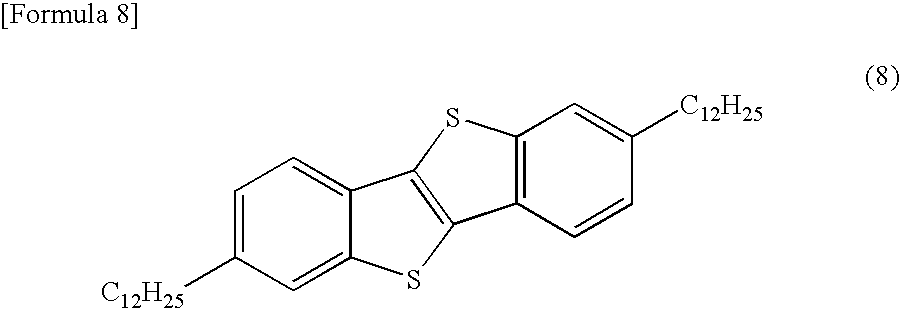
C1=C([C12H25])C=C2C(=C1)C1=C(S2)C2=C(S1)C=C([C12H25])C=C2
